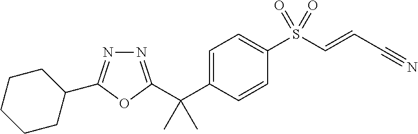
C(C1=CC=C(S(C=CC#N)(=O)=O)C=C1)(C)(C)C1=NN=C(C2CCCCC2)O1
